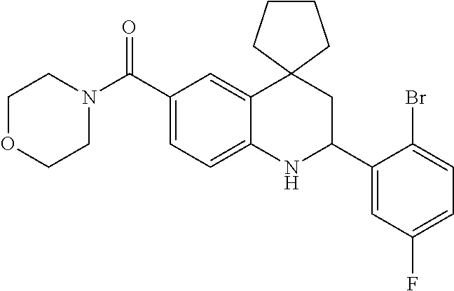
C1(C(N2CCOCC2)=O)=CC=C2C(=C1)C1(CC(C3=CC(F)=CC=C3Br)N2)CCCC1
